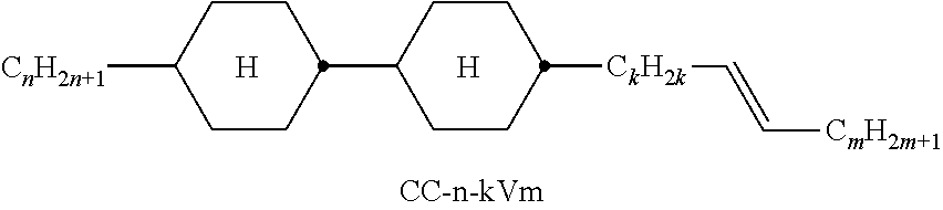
[H].[H].C1CC(C2CCC([CkH2k]C=C[CmH2m+1])CC2)CCC1[CnH2n+1]
